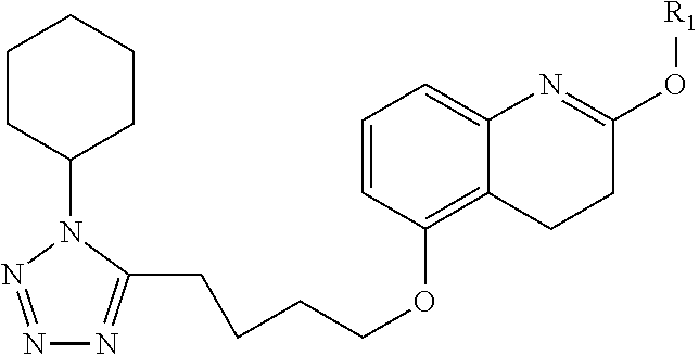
N1=NN(C2CCCCC2)C(CCCCOC2=C3C(=CC=C2)N=C(O[R1])CC3)=N1
